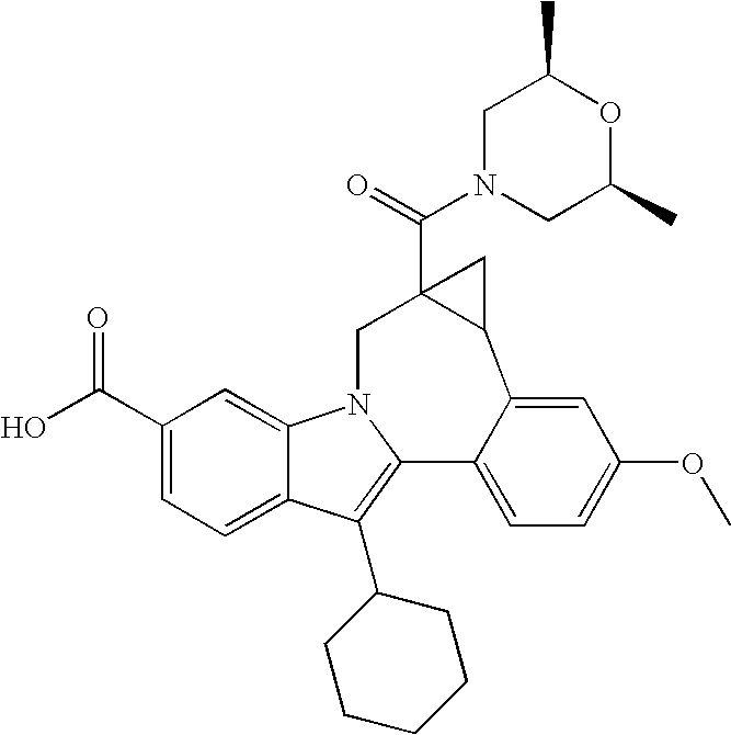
N1(C(=O)C23C(C4=CC(OC)=CC=C4C4=C(C5CCCCC5)C5=CC=C(C(=O)O)C=C5N4C2)C3)CC(C)OC(C)C1
